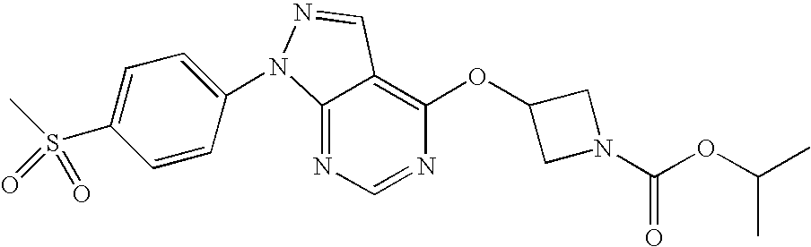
C12=NC=NC(OC3CN(C(OC(C)C)=O)C3)=C1C=NN2C1=CC=C(S(C)(=O)=O)C=C1
